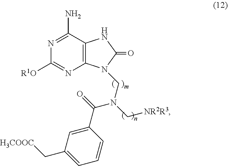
N1=C(N)C2=C(N=C1[R1O])N(CN(C[NR2R3])C(=O)C1=CC(C[H3COOC])=CC=C1)C(=O)N2
